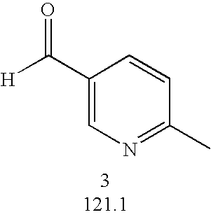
C1(C([H])=O)=CN=C(C)C=C1
